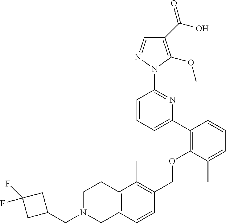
C1(C(O)=O)=C(OC)N(C2=NC(C3=C(OCC4=C(C)C5=C(C=C4)CN(CC4CC(F)(F)C4)CC5)C(C)=CC=C3)=CC=C2)N=C1
